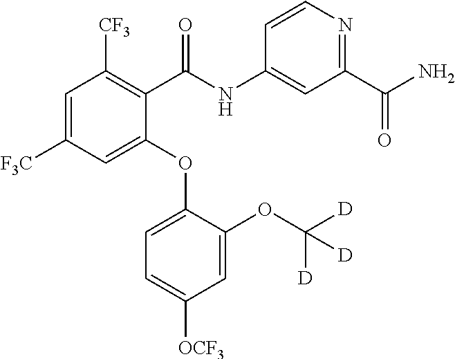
C1=C([F3C])C=C(OC2=CC=C([OCF3])C=C2OC([D])([D])[D])C(C(NC2=CC(C(N)=O)=NC=C2)=O)=C1[CF3]
